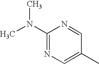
CN(C1=NC=C(C)C=N1)C
